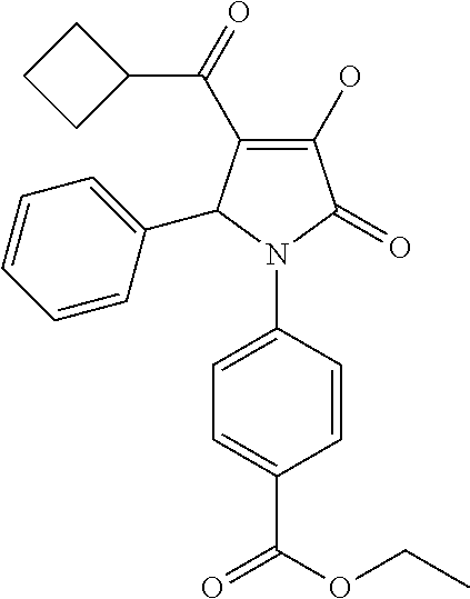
C1(O)=C(C(C2CCC2)=O)C(C2=CC=CC=C2)N(C2=CC=C(C(OCC)=O)C=C2)C1=O
